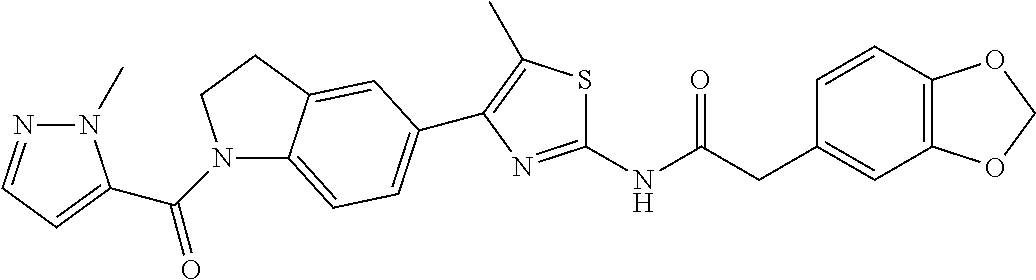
C1=CC2=C(C=C1CC(NC1=NC(C3=CC=C4N(C(=O)C5=CC=NN5C)CCC4=C3)=C(C)S1)=O)OCO2
